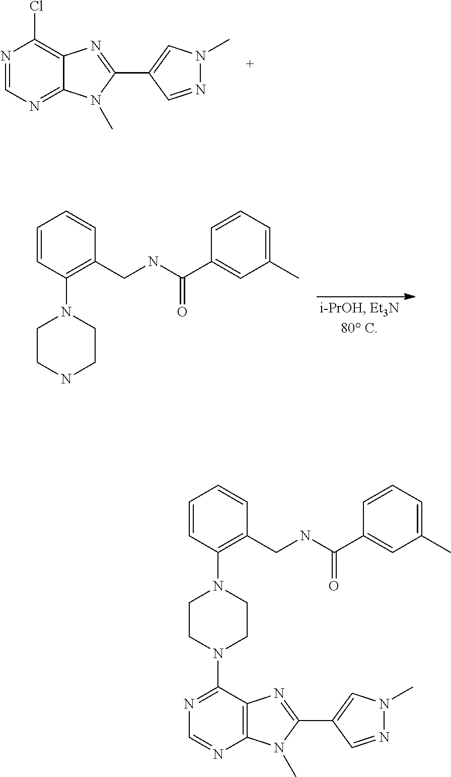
ClC1=C2C(=NC=N1)N(C)C(C1=CN(C)N=C1)=N2.C1CNCCN1C1=C(CNC(C2=CC(C)=CC=C2)=O)C=CC=C1.N1(C2=C(CNC(C3=CC(C)=CC=C3)=O)C=CC=C2)CCN(C2=NC=NC3=C2N=C(C2=CN(C)N=C2)N3C)CC1
